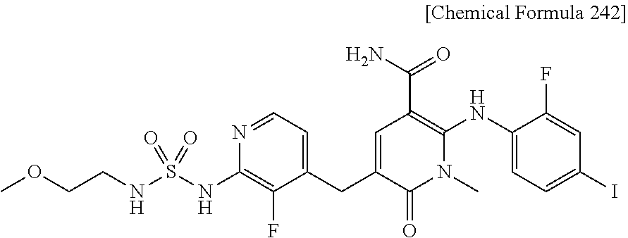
C1=C(CC2=CC=NC(NS(NCCOC)(=O)=O)=C2F)C(=O)N(C)C(NC2=CC=C(I)C=C2F)=C1C(=O)N
